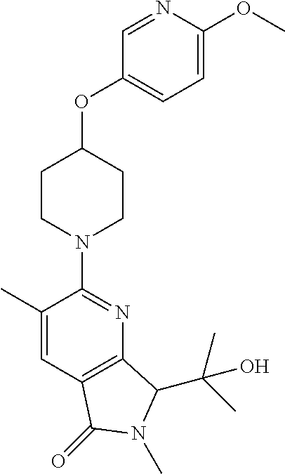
C1(C)=CC2=C(N=C1N1CCC(OC3=CC=C(OC)N=C3)CC1)C(C(C)(C)O)N(C)C2=O
